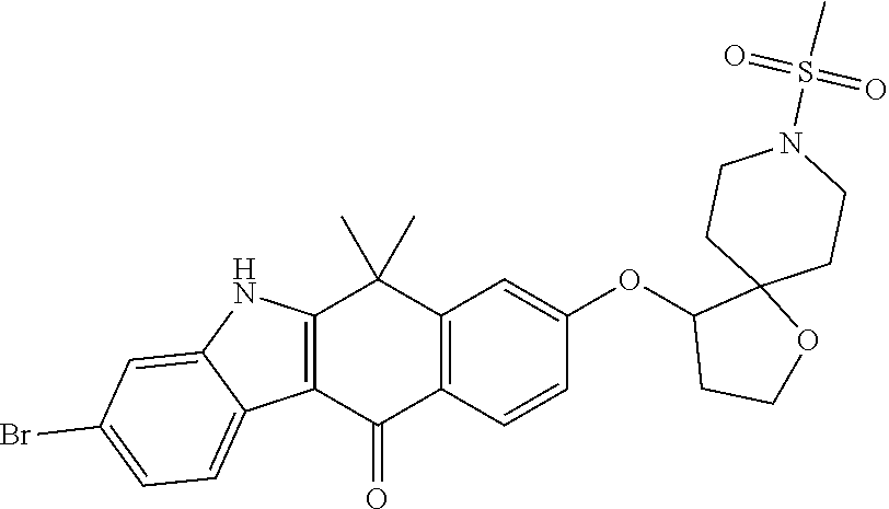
C12=C(C=CC(OC3CCOC34CCN(S(C)(=O)=O)CC4)=C1)C(=O)C1=C(C2(C)C)NC2=CC(Br)=CC=C12
